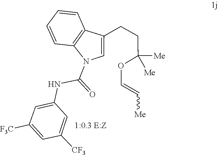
C(CCC1=CN(C(NC2=CC([F3C])=CC([CF3])=C2)=O)C2=C1C=CC=C2)(OC=C[Me])([Me])[Me]
